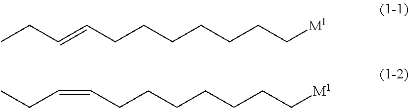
CCC=CCCCCCCC[M1].C(C=CCCCCCCC[M1])C
